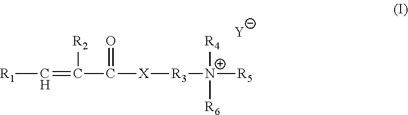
[R1]C=C([R2])C(=O)[X][R3][N+]([R4])([R5])[R6].[Y]
